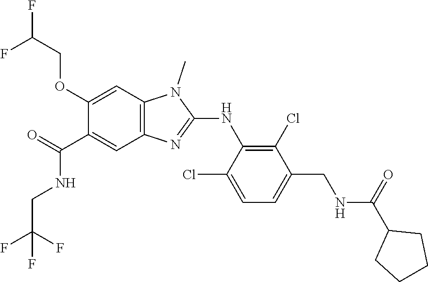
C1(OCC(F)F)=CC2=C(C=C1C(NCC(F)(F)F)=O)N=C(NC1=C(Cl)C(CNC(C3CCCC3)=O)=CC=C1Cl)N2C
